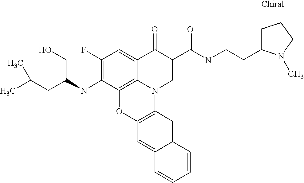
C1(F)=C(NC(CO)CC(C)C)C2=C3C(=C1)C(=O)C(C(NCCC1CCCN1C)=O)=CN3C1=C(O2)C=C2C(=C1)C=CC=C2
